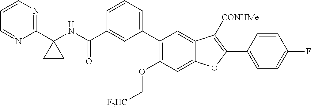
C1=CN=C(C2(NC(C3=CC(C4=C(OC[F2HC])C=C5C(=C4)C([CONHMe])=C(C4=CC=C(F)C=C4)O5)=CC=C3)=O)CC2)N=C1
